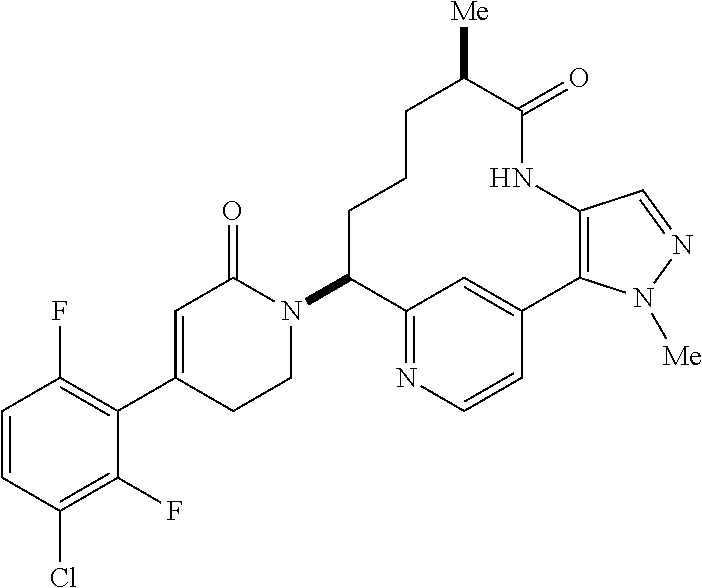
C1=CC(Cl)=C(F)C(C2=CC(=O)N(C3C4=NC=CC(=C4)C4=C(NC(=O)C([Me])CCC3)C=NN4[Me])CC2)=C1F
